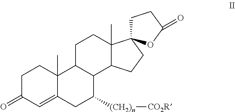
C1C(=O)C=C2C(C)(C1)C1C(C([(CH2)n][CO2R])C2)C2C(C)(CC1)C1(CC2)CCC(=O)O1
